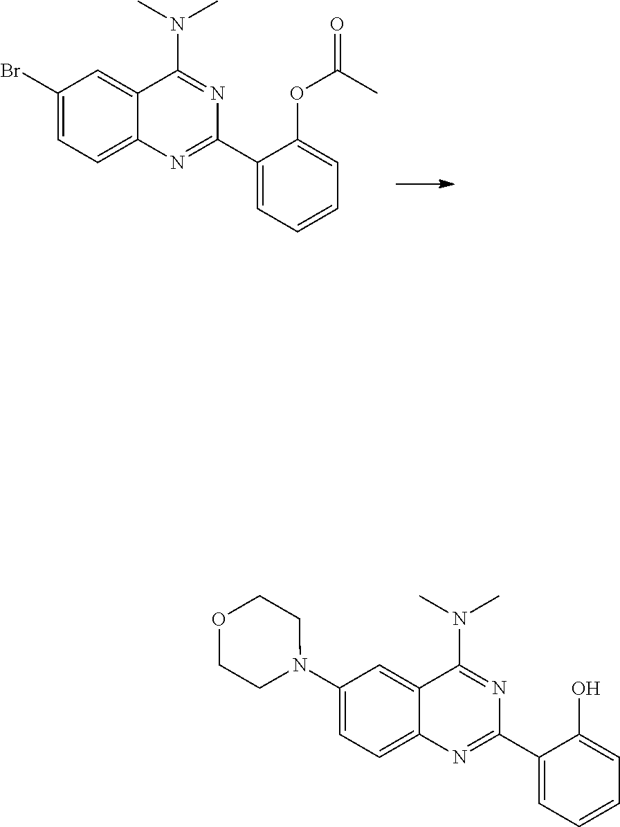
C12=CC(Br)=CC=C1N=C(C1=CC=CC=C1OC(=O)C)N=C2N(C)C.C12=CC(N3CCOCC3)=CC=C1N=C(C1=CC=CC=C1O)N=C2N(C)C
